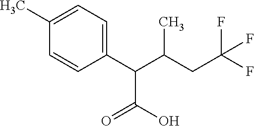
C1(C(C(CC(F)(F)F)C)C(O)=O)=CC=C(C)C=C1
